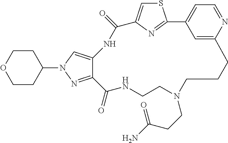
S1C=C2N=C1C1=CC=NC(=C1)CCCN(CCC(N)=O)CCNC(=O)C1=NN(C3CCOCC3)C=C1NC2=O
